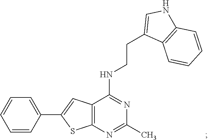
N1=C(NCCC2=CNC3=C2C=CC=C3)C2=C(SC(C3=CC=CC=C3)=C2)N=C1C
